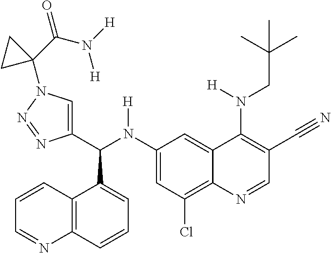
C1(N(C(C2=CN(C3(C(=O)N([H])[H])CC3)N=N2)C2=CC=CC3=C2C=CC=N3)[H])=CC(Cl)=C2C(=C1)C(N(CC(C)(C)C)[H])=C(C#N)C=N2
